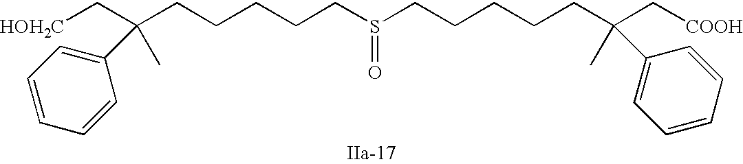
S(=O)(CCCCCC(C)(C[HOH2C])C1=CC=CC=C1)CCCCCC(C)(C[COOH])C1=CC=CC=C1
